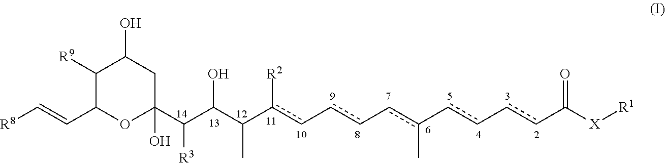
C1(C(C(C(c(c-cc-cc(-cc-ccC([X][R1])=O)C)[R2])C)O)[R3])(O)CC(O)C([R9])C(C=C[R8])O1
